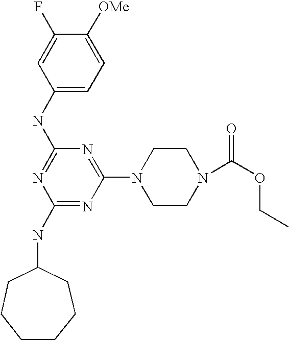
C1(NC2=NC(NC3CCCCCC3)=NC(N3CCN(C(OCC)=O)CC3)=N2)=CC=C([OMe])C(F)=C1
